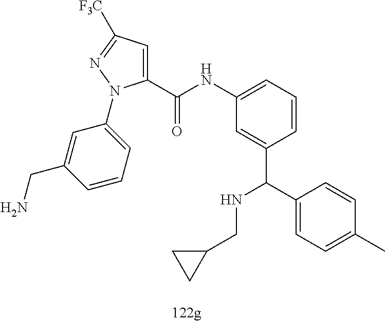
C1(NC(=O)C2=CC([F3C])=NN2C2=CC=CC(CN)=C2)=CC=CC(C(C2=CC=C(C)C=C2)NCC2CC2)=C1
